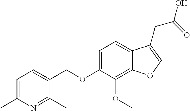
C1=C(C)N=C(C)C(COC2=CC=C3C(=C2OC)OC=C3CC(=O)O)=C1
